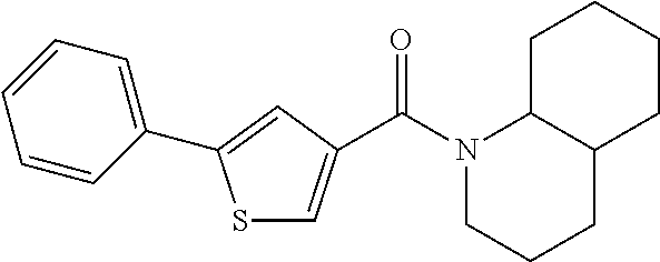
S1C=C(C(N2CCCC3C2CCCC3)=O)C=C1C1=CC=CC=C1
